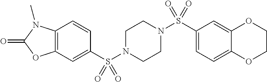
C1=CC2=C(C=C1S(N1CCN(S(C3=CC=C4C(=C3)OCCO4)(=O)=O)CC1)(=O)=O)OC(=O)N2C
